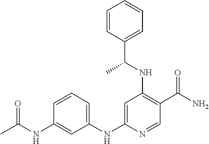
C1=CC=C(NC2=CC(NC(C3=CC=CC=C3)C)=C(C(N)=O)C=N2)C=C1NC(=O)C
